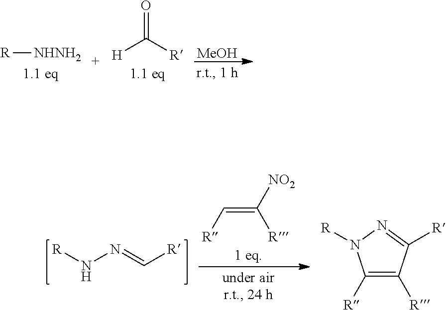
[R][NHNH2].[H]C([R])=O.[MeOH].C(=C([R])[NO2])[R].[R]NN=C[R].C1([R])=C([R])C([R])=NN1[R]
